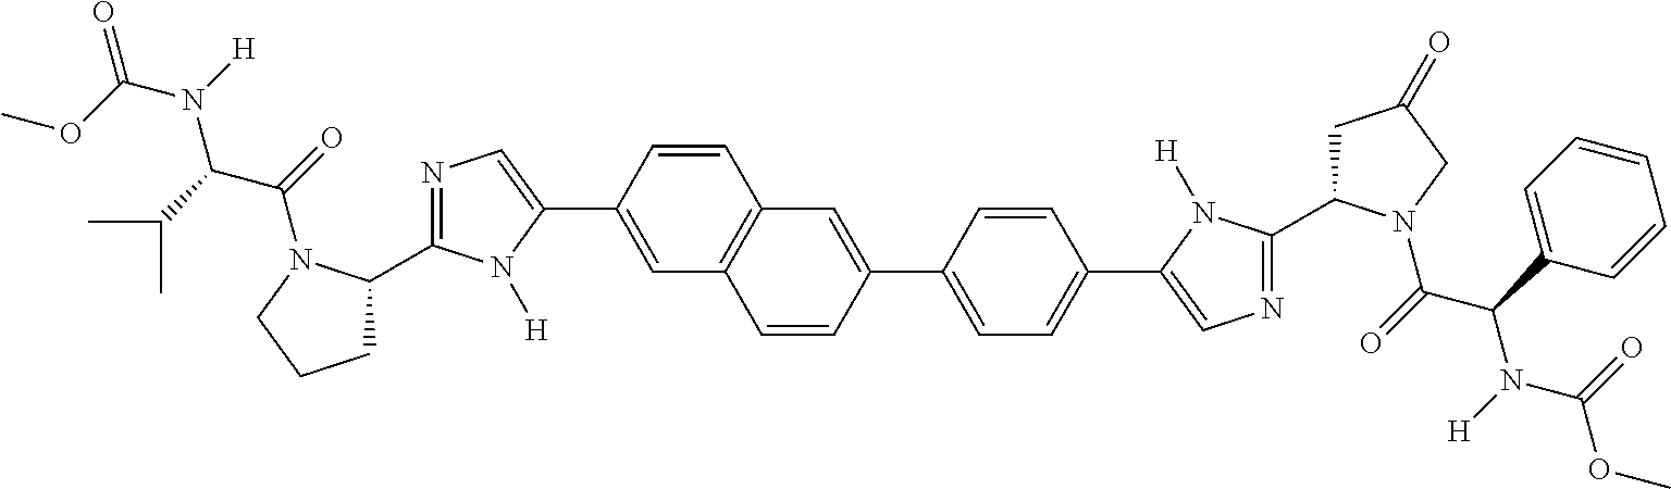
C12=C(C=C(C3=CN=C(C4CCCN4C(=O)C(C(C)C)N([H])C(OC)=O)N3[H])C=C1)C=CC(C1=CC=C(C3=CN=C(C4CC(=O)CN4C(=O)C(C4=CC=CC=C4)N([H])C(=O)OC)N3[H])C=C1)=C2
